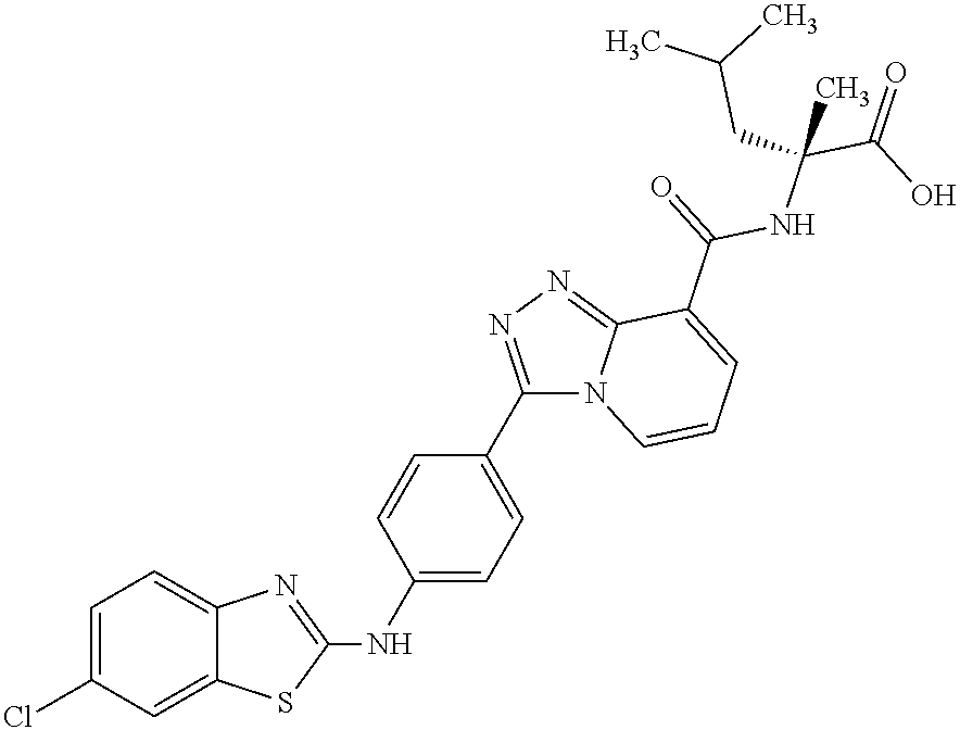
C1=C(Cl)C=C2C(=C1)N=C(NC1=CC=C(C3=NN=C4C(C(=O)NC(C(O)=O)(C)CC(C)C)=CC=CN43)C=C1)S2
